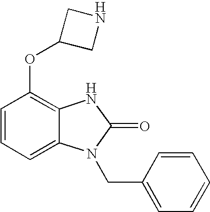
C1=CC=C2C(=C1OC1CNC1)NC(=O)N2CC1=CC=CC=C1
